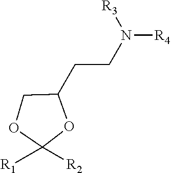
O1C([R1])([R2])OC(CCN([R4])[R3])C1
